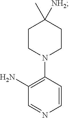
C1(N)=C(N2CCC(C)([NH2])CC2)C=CN=C1
